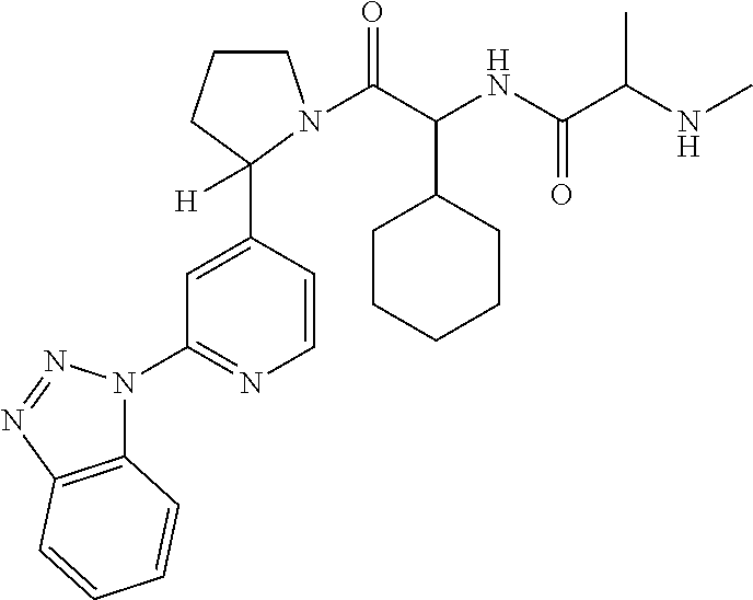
C1=CC(C2([H])CCCN2C(C(NC(C(NC)C)=O)C2CCCCC2)=O)=CC(N2C3=C(N=N2)C=CC=C3)=N1
